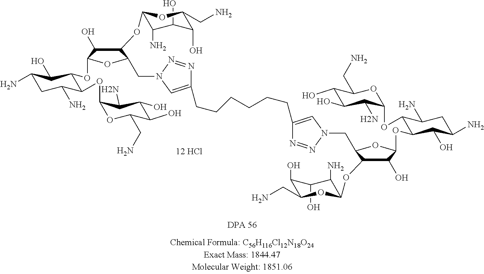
[12 HCl].C1(O)C(N)C(OC2C(O)C(OC3C(O)C(N)CC(N)C3OC3C(N)C(O)C(O)C(CN)O3)OC2CN2N=NC(CCCCCCC3=CN(CC4C(OC5C(N)C(O)C(O)C(CN)O5)C(O)C(OC5C(O)C(N)CC(N)C5OC5C(N)C(O)C(O)C(CN)O5)O4)N=N3)=C2)OC(CN)C1O
